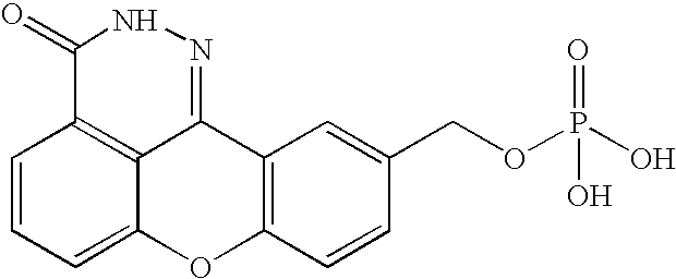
C1=CC=C2C3=C1C(=O)NN=C3C1=C(O2)C=CC(COP(O)(=O)O)=C1
